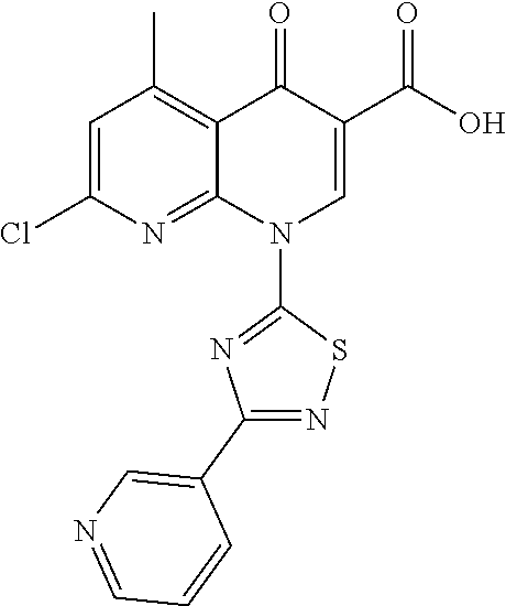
C12=C(C)C=C(Cl)N=C1N(C1=NC(C3=CN=CC=C3)=NS1)C=C(C(=O)O)C2=O
